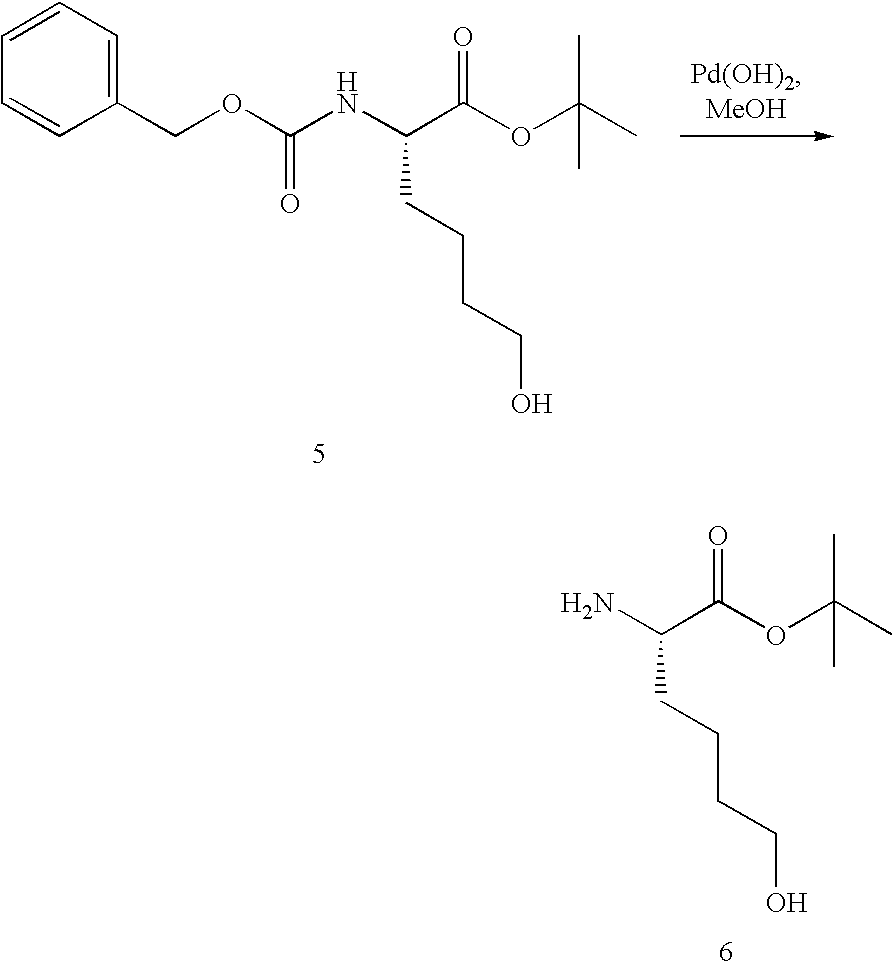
NC(C(OC(C)(C)C)=O)CCCCO.N(C(C(OC(C)(C)C)=O)CCCCO)C(OCC1=CC=CC=C1)=O
